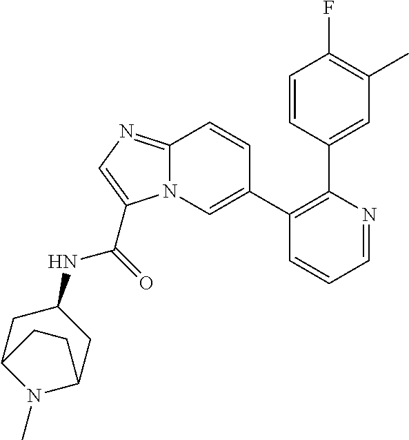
C1=NC(C2=CC(C)=C(F)C=C2)=C(C2=CN3C(=NC=C3C(=O)NC3CC4N(C)C(C3)CC4)C=C2)C=C1
